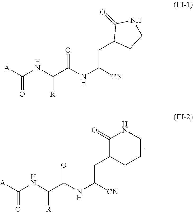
[A]C(NC(C(NC([CN])CC1CCCNC1=O)=O)[R])=O.[A]C(NC(C(NC([CN])CC1CCNC1=O)=O)[R])=O
